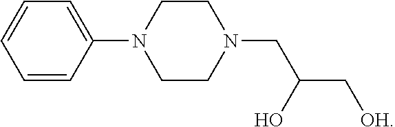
C1=CC=CC(N2CCN(CC(C[OH])O)CC2)=C1
